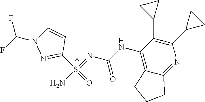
C1(S(=O)(=NC(NC2=C3C(=NC(C4CC4)=C2C2CC2)CCC3)=O)N)=NN(C(F)F)C=C1
